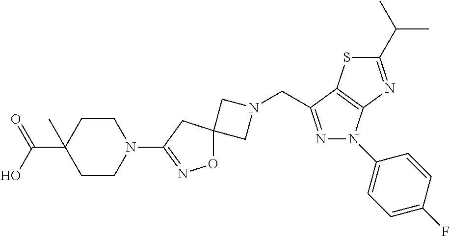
C1N(CC2=NN(C3=CC=C(F)C=C3)C3=C2SC(C(C)C)=N3)CC12ON=C(N1CCC(C(=O)O)(C)CC1)C2
